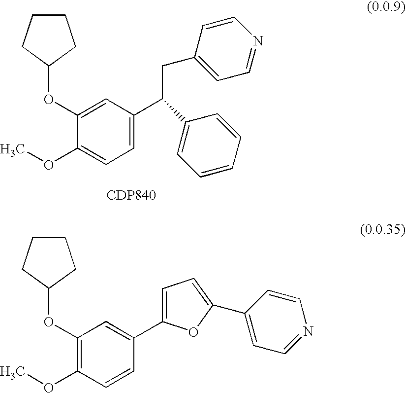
C1CCC(OC2=CC(C(CC3=CC=NC=C3)C3=CC=CC=C3)=CC=C2OC)C1.[CDP840].C1CCC(OC2=C(OC)C=CC(C3=CC=C(C4=CC=NC=C4)O3)=C2)C1
